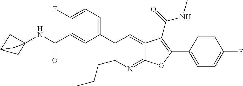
C1=C(C2=C(C(=O)NC)C3=CC(C4=CC=C(F)C(C(NC56CC(C5)C6)=O)=C4)=C(CCC)N=C3O2)C=CC(F)=C1
